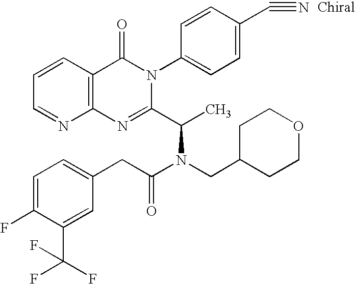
C12=C(C=CC=N1)C(=O)N(C1=CC=C(C#N)C=C1)C(C(C)N(CC1CCOCC1)C(CC1=CC=C(F)C(C(F)(F)F)=C1)=O)=N2
